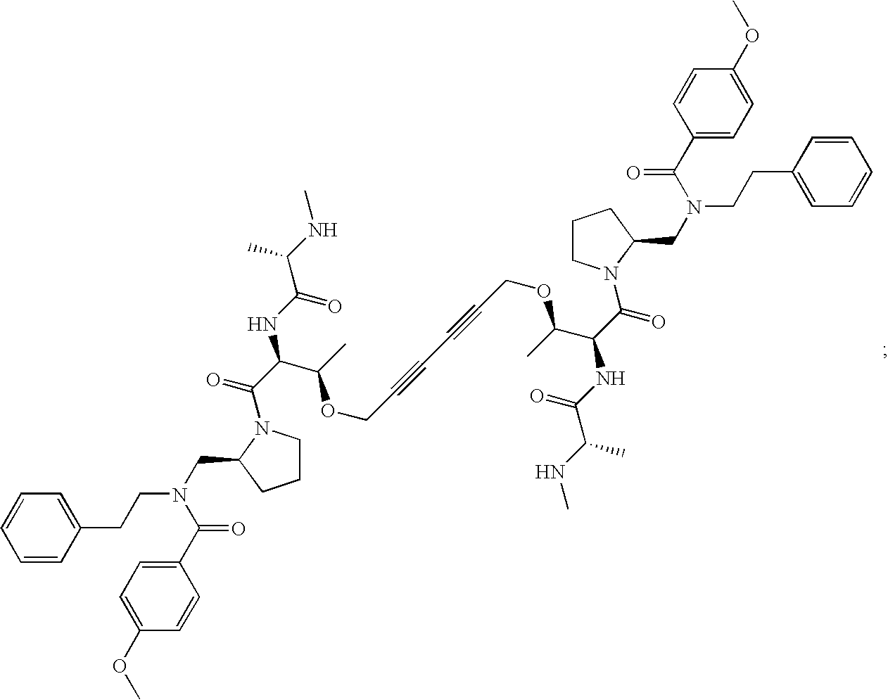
C1=CC(CCN(C(=O)C2=CC=C(OC)C=C2)CC2CCCN2C(=O)C(C(OCC#CC#CCOC(C(C(N2C(CN(CCC3=CC=CC=C3)C(=O)C3=CC=C(OC)C=C3)CCC2)=O)NC(=O)C(NC)C)C)C)NC(=O)C(NC)C)=CC=C1
